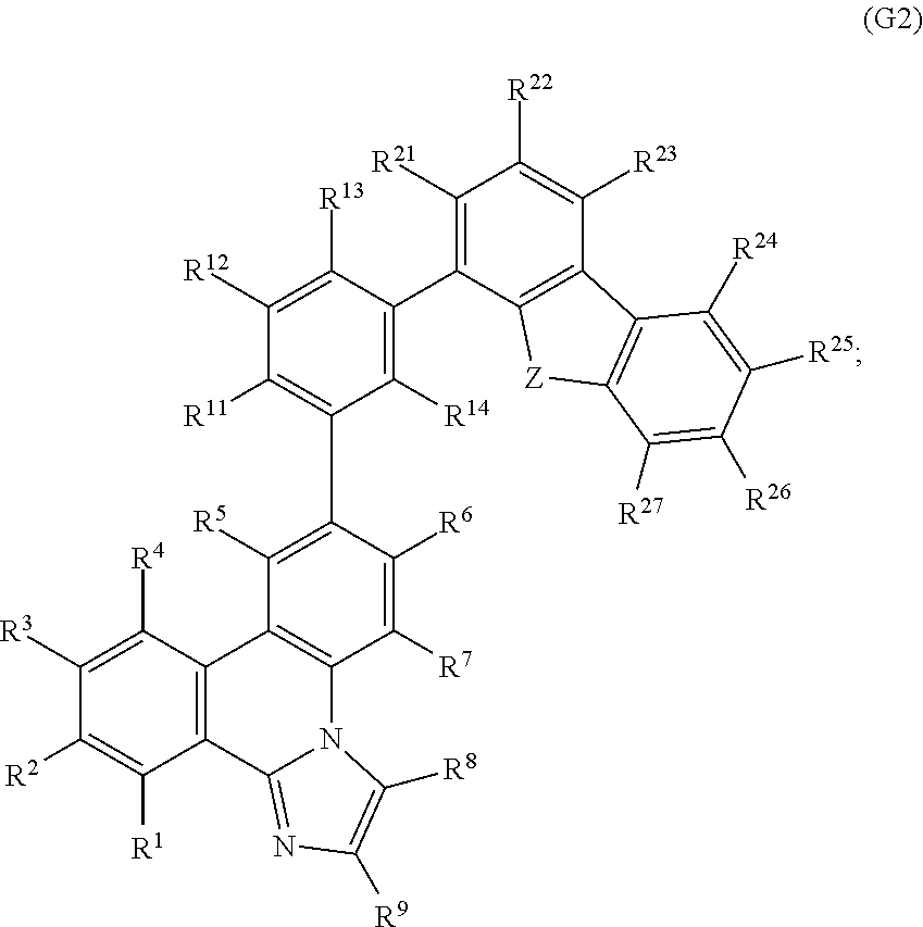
C1([R3])=C([R4])C2=C(C([R1])=C1[R2])C1=NC([R9])=C([R8])N1C1=C2C([R5])=C(C2=C([R11])C([R12])=C([R13])C(C3=C([R21])C([R22])=C([R23])C4=C3[Z]C3=C4C([R24])=C([R25])C([R26])=C3[R27])=C2[R14])C([R6])=C1[R7]
